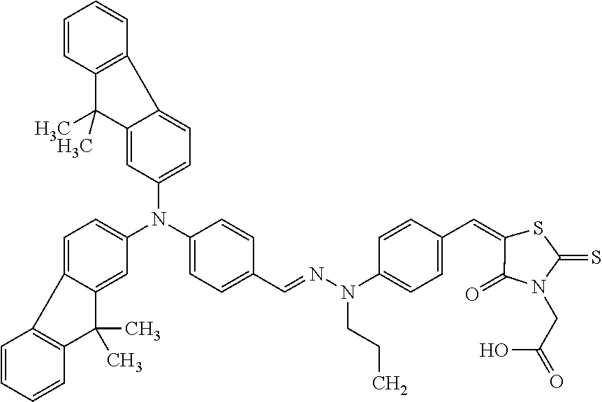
C1(N(C2=CC=C(C=NN(C3=CC=C(C=C4C(=O)N(CC(=O)O)C(=S)S4)C=C3)CCC)C=C2)C2=CC=C3C(=C2)C(C)(C)C2=C3C=CC=C2)=CC=C2C(=C1)C(C)(C)C1=C2C=CC=C1
